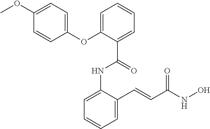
C1=C(NC(C2=CC=CC=C2OC2=CC=C(OC)C=C2)=O)C(C=CC(NO)=O)=CC=C1
